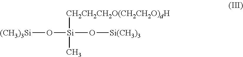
[Si](O[Si(CH3)3])([CH2CH2CH2O(CH2CH2O)dH])(C)O[(CH3)3Si]
